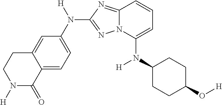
C1(N(C2=CC=CC3=NC(N(C4=CC=C5C(=C4)CCN([H])C5=O)[H])=NN23)[H])CCC(O[H])CC1
